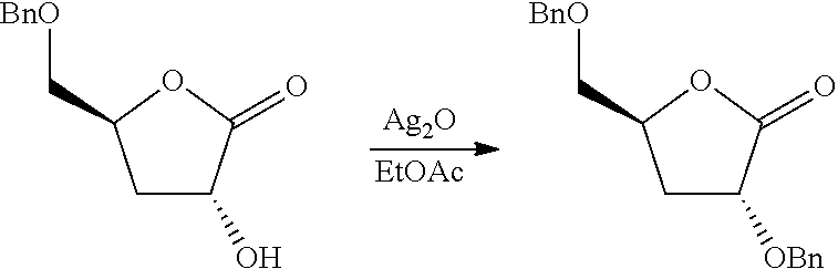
C1C([OBn])C(=O)OC1C[BnO].C1C(O)C(=O)OC1C[BnO].[EtOAc].[Ag2O]
